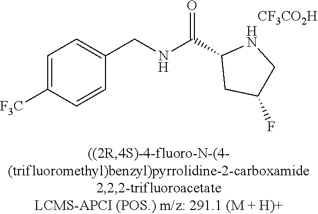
C1=C([F3C])C=CC(CNC(=O)C2CC(F)CN2)=C1.[CF3CO2H]
